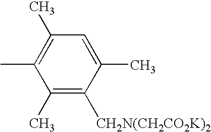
C1(C)=C(C)C=C(C)C([CH2N(CH2CO2K)2])=C1C
